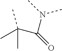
C(N(C)C)(=O)C(C)(C)C
